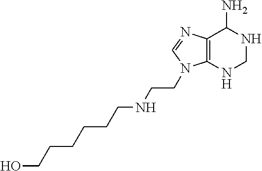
C12=C(N=CN1CCNCCCCCCO)C(N)NCN2
